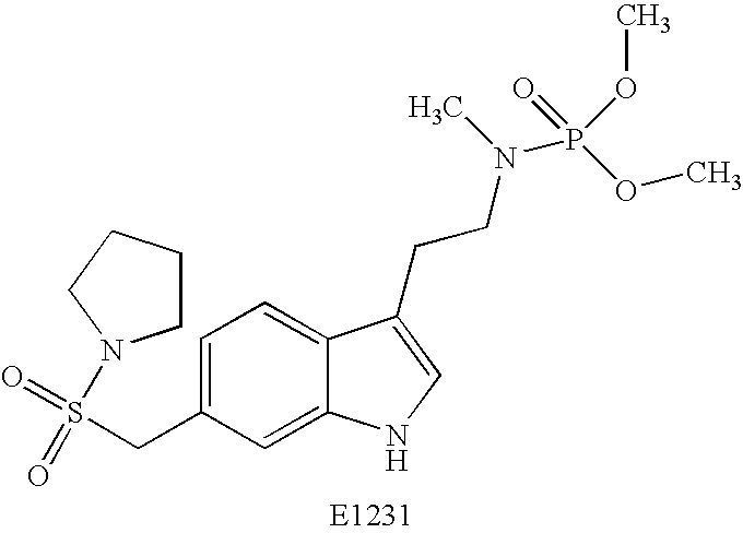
C1CCCN1S(=O)(=O)CC1=CC=C2C(=C1)NC=C2CCN(P(OC)(OC)=O)C
